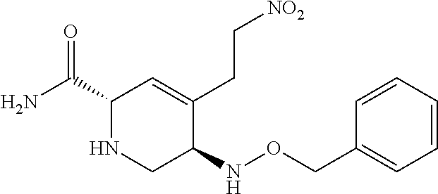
C1(C(N)=O)NCC(NOCC2=CC=CC=C2)C(CC[NO2])=C1
